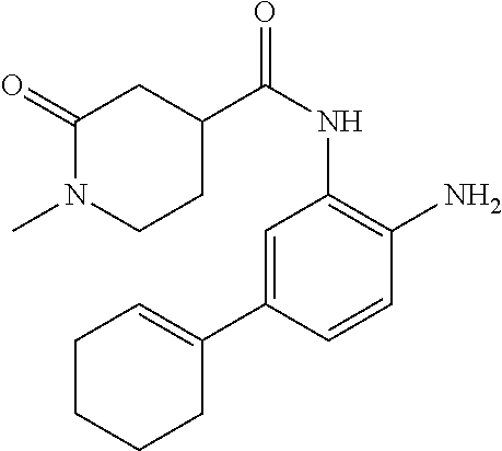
C1=C(C2=CCCCC2)C=CC(N)=C1NC(=O)C1CCN(C)C(=O)C1
